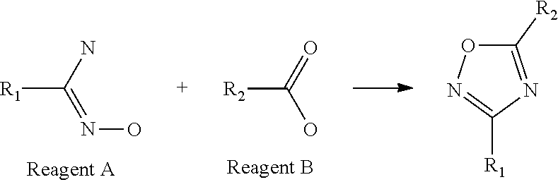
C([R1])(N)=NO.[R2]C(O)=O.C1([R2])=NC([R1])=NO1
